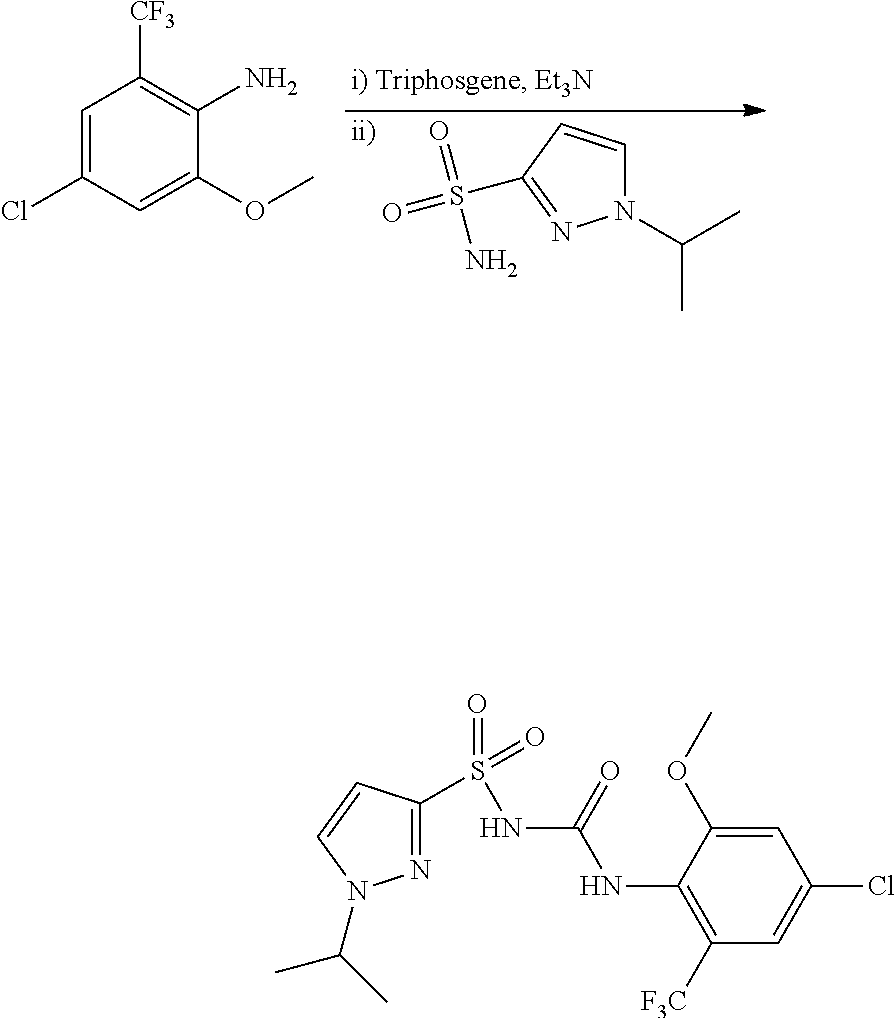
N1(C(C)C)C=CC(S(=O)(=O)N)=N1.[ii)].C1=C(Cl)C=C(OC)C(N)=C1[CF3].N(C(NC1=C([F3C])C=C(Cl)C=C1OC)=O)S(=O)(=O)C1=NN(C(C)C)C=C1
